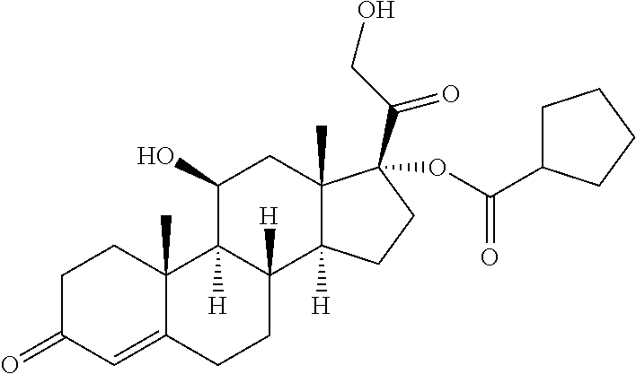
C1C(=O)C=C2C(C)(C1)C1([H])C([H])(CC2)C2([H])C(C)(CC1O)C(C(CO)=O)(OC(=O)C1CCCC1)CC2
